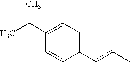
CC(C1=CC=C(C=CC)C=C1)C
